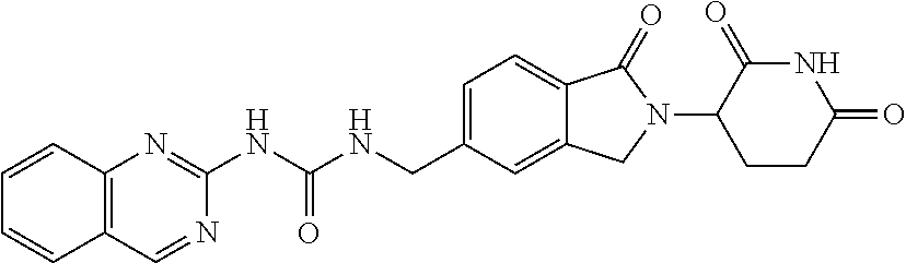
C12=C(C=NC(NC(NCC3=CC=C4C(=C3)CN(C3CCC(=O)NC3=O)C4=O)=O)=N1)C=CC=C2
